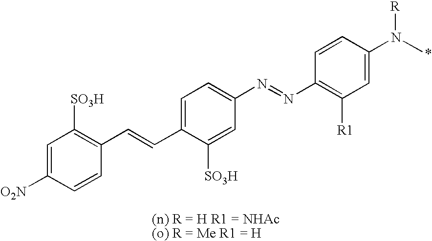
C1=C([O2N])C=CC(C=CC2=CC=C(N=NC3=C([R1])C=C(N(C)[R])C=C3)C=C2[SO3H])=C1[SO3H]
